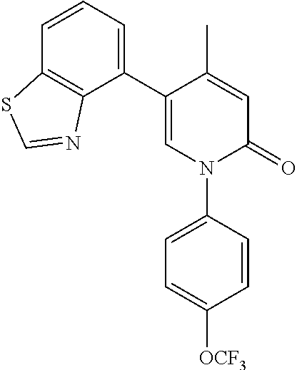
C1=C(C)C(C2=CC=CC3=C2N=CS3)=CN(C2=CC=C([OCF3])C=C2)C1=O
